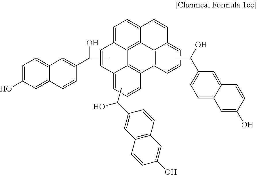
CC(C1=CC2=CC=C(O)C=C2C=C1)O.C1=C2C3=C4C(=C1)C=CC1=CC=CC(=C41)C1=C3C(=CC=C1)C=C2.CC(O)C1=CC=C2C(=C1)C=CC(O)=C2.CC(C1=CC2=C(C=C1)C=C(O)C=C2)O
